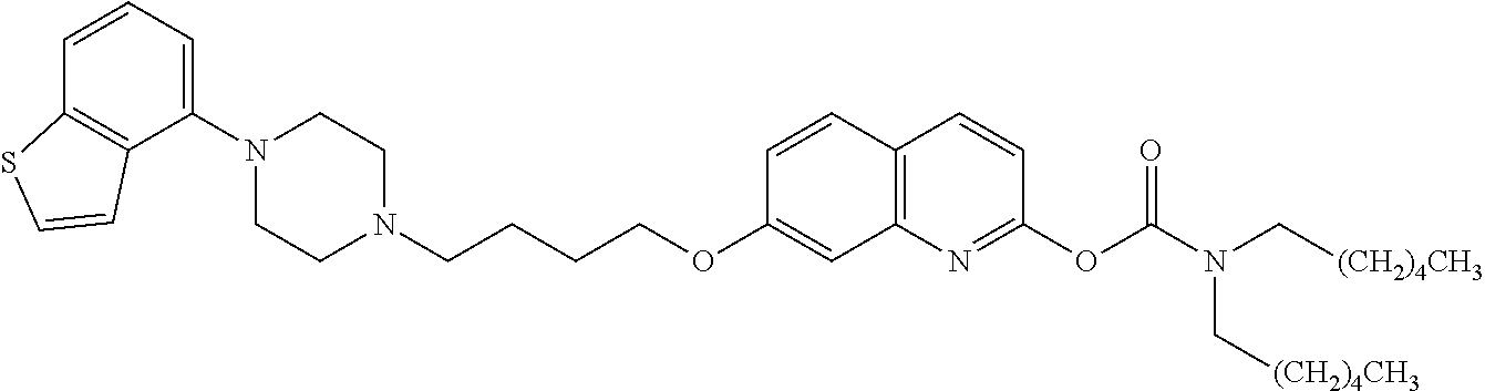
C1(N2CCN(CCCCOC3=CC4=C(C=C3)C=CC(OC(N(C[(CH2)4CH3])C[(CH2)4CH3])=O)=N4)CC2)=CC=CC2=C1C=CS2
